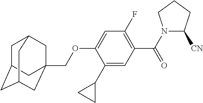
C1C2CC3CC(COC4=CC(F)=C(C(=O)N5C([CN])CCC5)C=C4C4CC4)(CC1C3)C2
